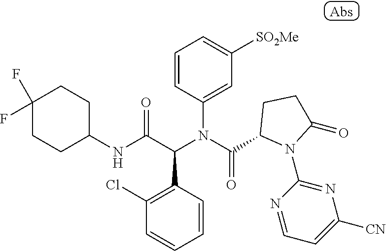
C1=CC(N(C(C2N(C3=NC([CN])=CC=N3)C(=O)CC2)=O)C(C(NC2CCC(F)(F)CC2)=O)C2=C(Cl)C=CC=C2)=CC([SO2Me])=C1
